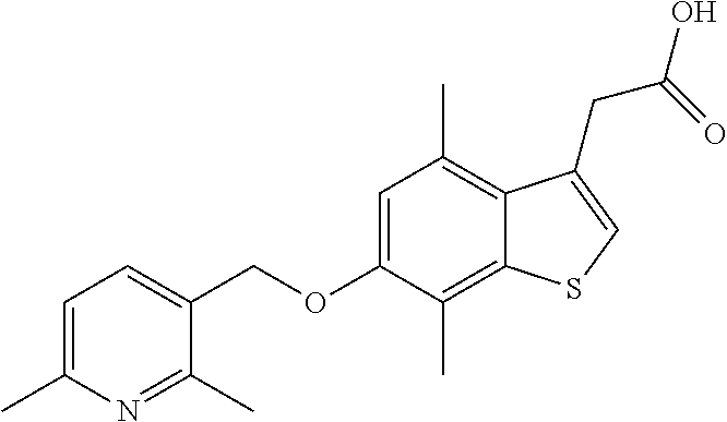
C(OC1=CC(C)=C2C(=C1C)SC=C2CC(O)=O)C1=CC=C(C)N=C1C
